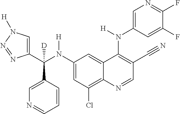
C1(N(C(C2=CN([H])N=N2)(C2=CN=CC=C2)[D])[H])=CC(Cl)=C2C(=C1)C(N(C1=CN=C(F)C(F)=C1)[H])=C(C#N)C=N2
